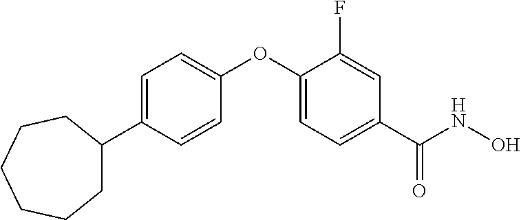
C1=C(C2CCCCCC2)C=CC(OC2=CC=C(C(NO)=O)C=C2F)=C1
